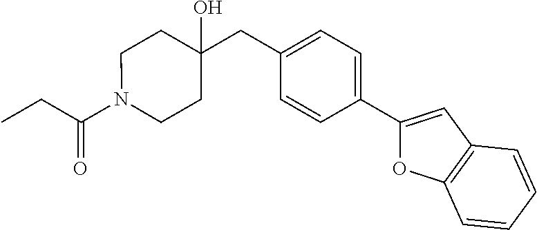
C(=O)(CC)N1CCC(CC2=CC=C(C3=CC4=C(O3)C=CC=C4)C=C2)(O)CC1
